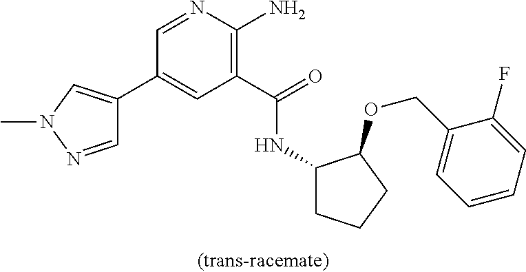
C1(C2=CN(C)N=C2)=CC(C(=O)NC2CCCC2OCC2=CC=CC=C2F)=C(N)N=C1
